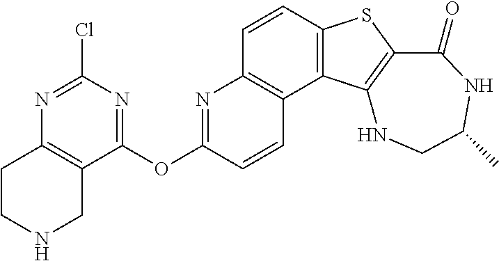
C1=CC2=C(C3=C1N=C(OC1=NC(Cl)=NC4=C1CNCC4)C=C3)C1=C(S2)C(=O)NC(C)CN1
